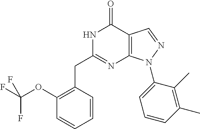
C1(OC(F)(F)F)=C(CC2=NC3=C(C(=O)N2)C=NN3C2=CC=CC(C)=C2C)C=CC=C1
